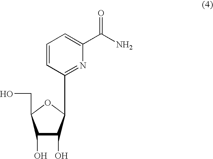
C1=CC(C2C(O)C(O)C(CO)O2)=NC(C(N)=O)=C1
